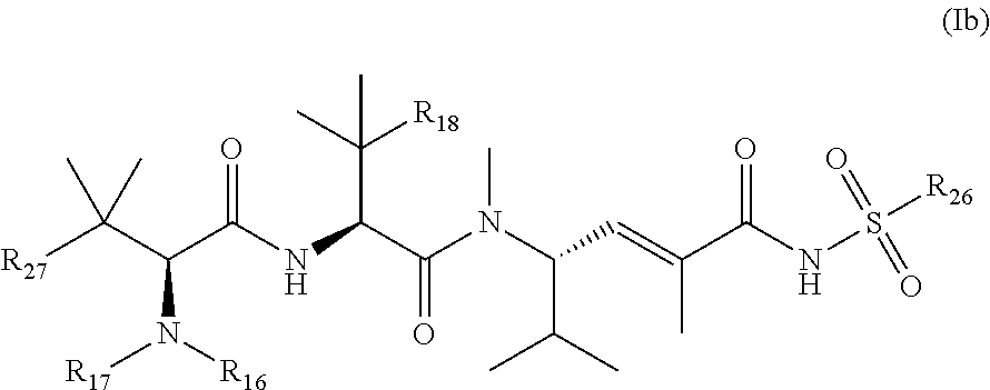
[R27]C(C(C(NC(C(N(C(C=C(C(NS(=O)(=O)[R26])=O)C)C(C)C)C)=O)C(C)([R18])C)=O)N([R16])[R17])(C)C
